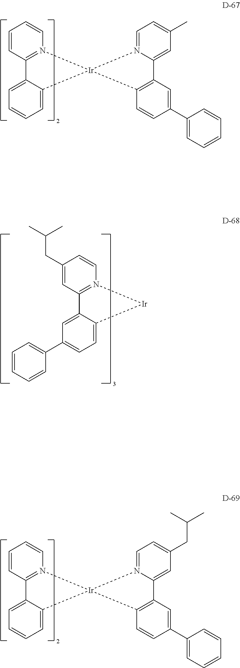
C1=CN2=C(C=C1)C1=CC=CC=C1[Ir]21N2=CC=C(C)C=C2C2=C1C=CC(C1=CC=CC=C1)=C2.C1=CN2=C(C=C1CC(C)C)C1=CC(C3=CC=CC=C3)=CC=C1[Ir]2.C1=CN2=C(C=C1)C1=CC=CC=C1[Ir]21N2=CC=C(CC(C)C)C=C2C2=C1C=CC(C1=CC=CC=C1)=C2
